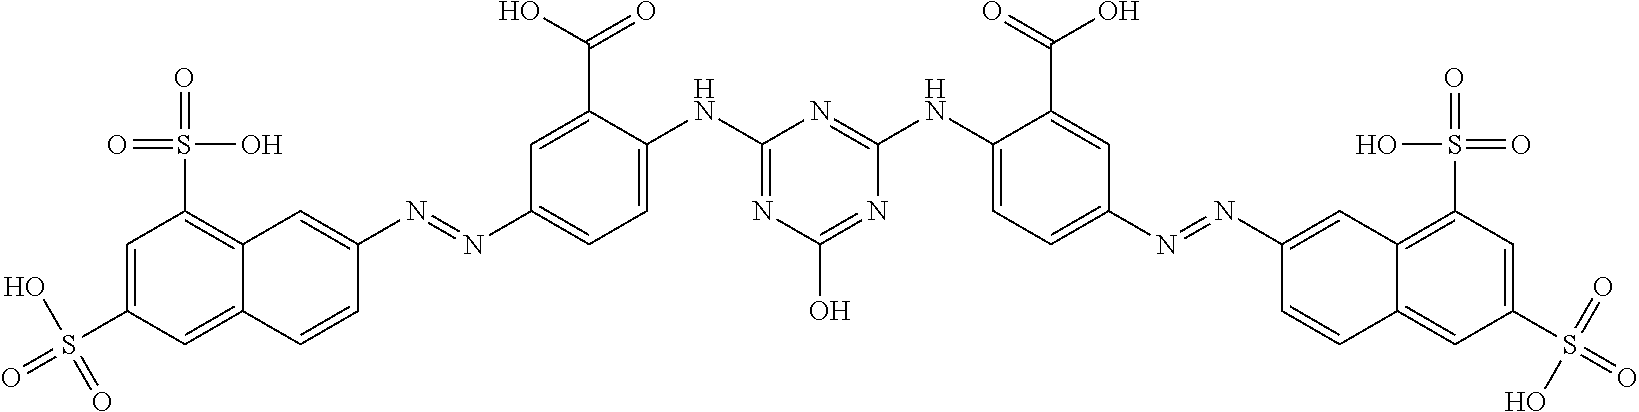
C1=C(S(=O)(O)=O)C=C2C(=C1S(=O)(O)=O)C=C(N=NC1=CC=C(NC3=NC(O)=NC(NC4=CC=C(N=NC5=CC6=C(S(=O)(=O)O)C=C(S(=O)(=O)O)C=C6C=C5)C=C4C(=O)O)=N3)C(C(O)=O)=C1)C=C2
